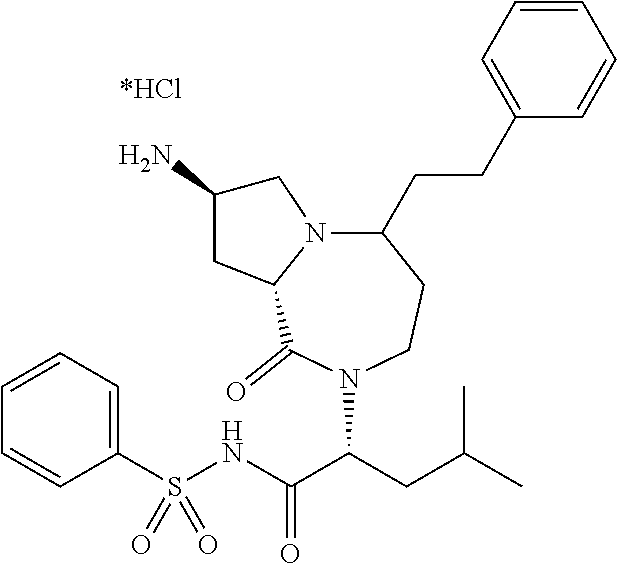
C1=CC=C(S(NC(C(CC(C)C)N2C(=O)C3N(CC(N)C3)C(CCC3=CC=CC=C3)CC2)=O)(=O)=O)C=C1
